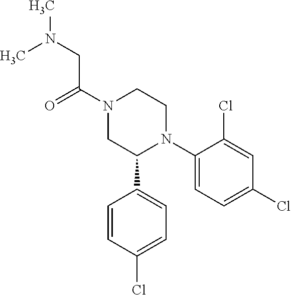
C1(N2CCN(C(CN(C)C)=O)CC2C2=CC=C(Cl)C=C2)=CC=C(Cl)C=C1Cl
